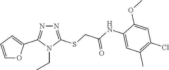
N1=C(SCC(=O)NC2=CC(C)=C(Cl)C=C2OC)N(CC)C(C2=CC=CO2)=N1
